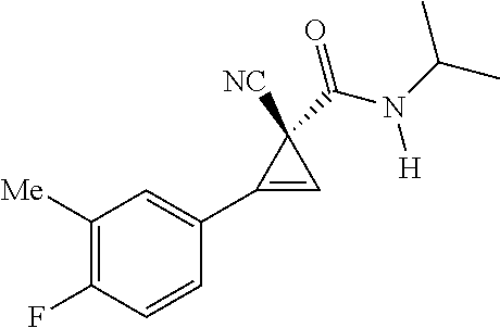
C1(F)=C([Me])C=C(C2=CC2([NC])C(=O)N(C(C)C)[H])C=C1
